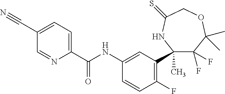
C1(C)(C2=C(F)C=CC(NC(=O)C3=CC=C(C#N)C=N3)=C2)C(F)(F)C(C)(C)OCC(=S)N1
